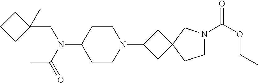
C1CN(C2CC3(C2)CCN(C(OCC)=O)C3)CCC1N(CC1(C)CCC1)C(=O)C
